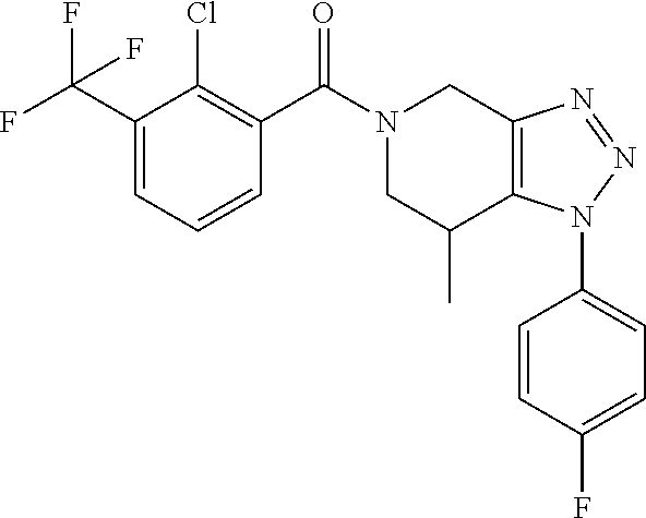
C1(C(F)(F)F)=CC=CC(C(N2CC(C)C3=C(C2)N=NN3C2=CC=C(F)C=C2)=O)=C1Cl
